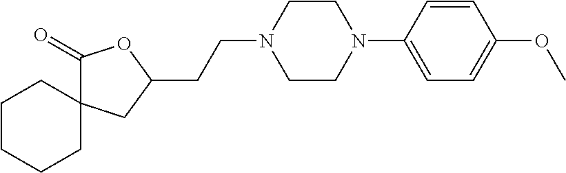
C1(CCN2CCN(C3=CC=C(OC)C=C3)CC2)OC(=O)C2(C1)CCCCC2
